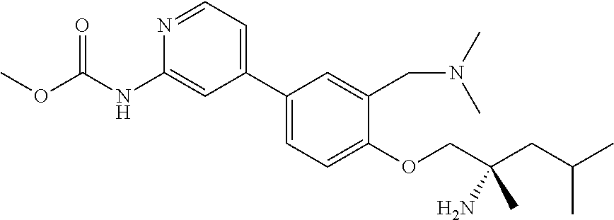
N1=CC=C(C2=CC=C(OCC(CC(C)C)(N)C)C(CN(C)C)=C2)C=C1NC(OC)=O
